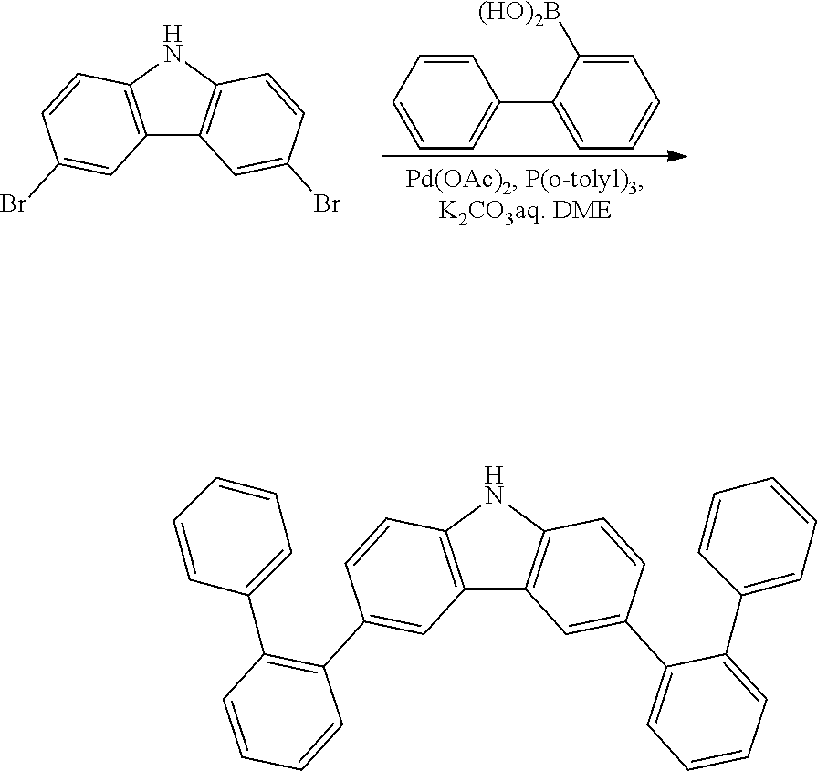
C12=C(NC3=C1C=C(C1=CC=CC=C1C1=CC=CC=C1)C=C3)C=CC(C1=C(C3=CC=CC=C3)C=CC=C1)=C2.C12=C(NC3=C1C=C(Br)C=C3)C=CC(Br)=C2.C1=CC=CC=C1C1=CC=CC=C1[(HO)2B]
